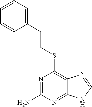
C(CSC1=C2C(=NC(N)=N1)NC=N2)C1=CC=CC=C1
